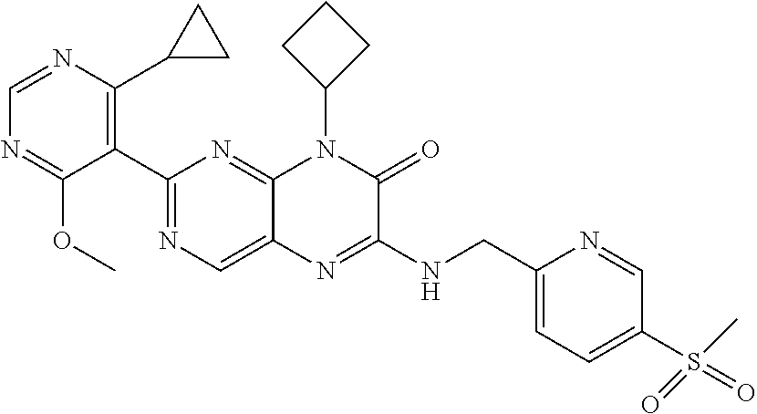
C1(C2=NC=C3C(=N2)N(C2CCC2)C(=O)C(NCC2=CC=C(S(=O)(C)=O)C=N2)=N3)=C(C2CC2)N=CN=C1OC
